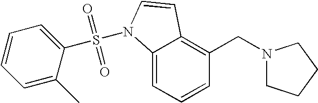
C1=CC=C2C(=C1CN1CCCC1)C=CN2S(C1=CC=CC=C1C)(=O)=O
